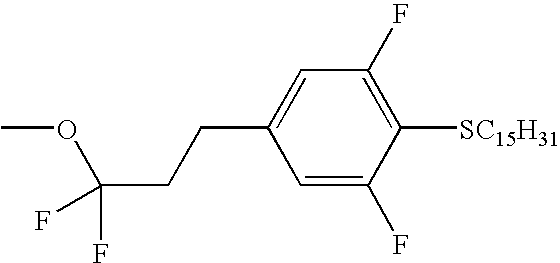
C1=C(F)C([SC15H31])=C(F)C=C1CCC(OC)(F)F
